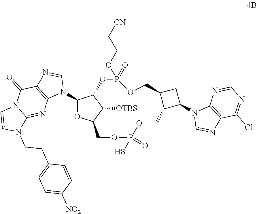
C1(N2C=NC3=C2N=C2N(C3=O)C=CN2CCC2=CC=C([NO2])C=C2)OC2C([OTBS])C1OP(=O)(OCC[CN])OCC1C(COP(S)(=O)OC2)C(N2C=NC3=C2N=CN=C3Cl)C1
